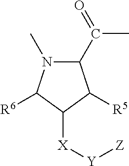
C1(C(C)=O)N(C)C([R6])C([X][Y][Z])C1[R5]
